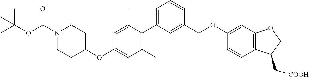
C1(C)=C(C2=CC=CC(COC3=CC4=C(C=C3)C(C[COOH])CO4)=C2)C(C)=CC(OC2CCN(C(OC(C)(C)C)=O)CC2)=C1
